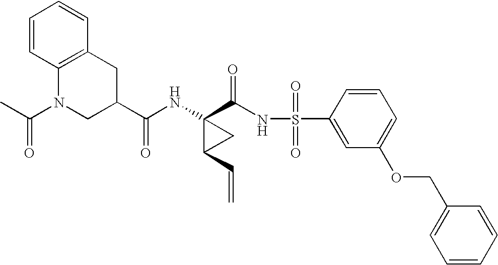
C1(C(NS(C2=CC(OCC3=CC=CC=C3)=CC=C2)(=O)=O)=O)(NC(=O)C2CC3=C(N(C(=O)C)C2)C=CC=C3)C(C=C)C1
